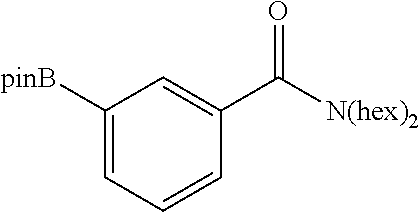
C1=CC=C([pinB])C=C1C(=O)[N(hex)2]
